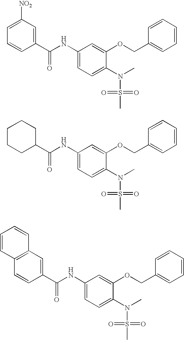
C1(NC(C2=CC([NO2])=CC=C2)=O)=CC=C(N(S(=O)(=O)C)C)C(OCC2=CC=CC=C2)=C1.C1(NC(C2CCCCC2)=O)=CC=C(N(S(=O)(=O)C)C)C(OCC2=CC=CC=C2)=C1.C1(NC(C2=CC3=C(C=C2)C=CC=C3)=O)=CC=C(N(S(=O)(=O)C)C)C(OCC2=CC=CC=C2)=C1
